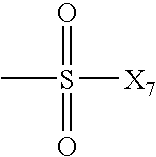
CS(=O)([X7])=O
